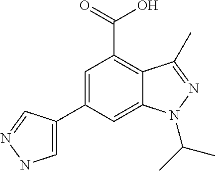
C1=C(C2=CNN=C2)C=C2C(=C1C(=O)O)C(C)=NN2C(C)C
